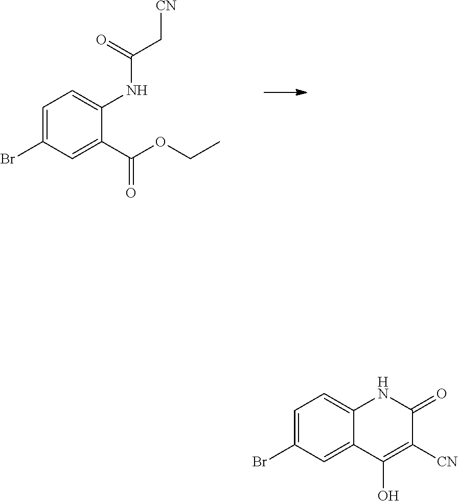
C1=C(Br)C=C(C(OCC)=O)C(NC(C[CN])=O)=C1.C1=C(Br)C=C2C(=C1)NC(=O)C([CN])=C2O
